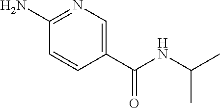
C1(C(NC(C)C)=O)=CN=C(N)C=C1
